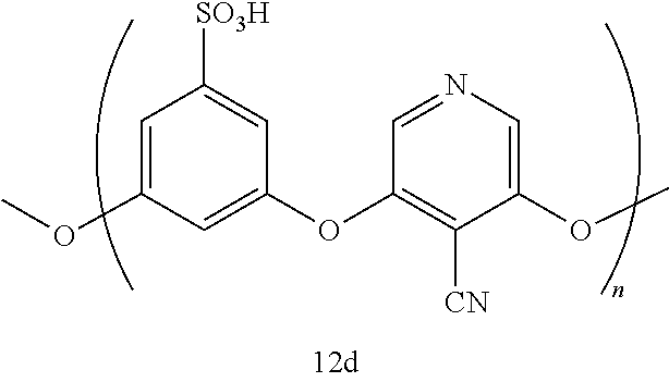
C1=C(OC)C=C(OC2=C([CN])C(OC)=CN=C2)C=C1[SO3H]
